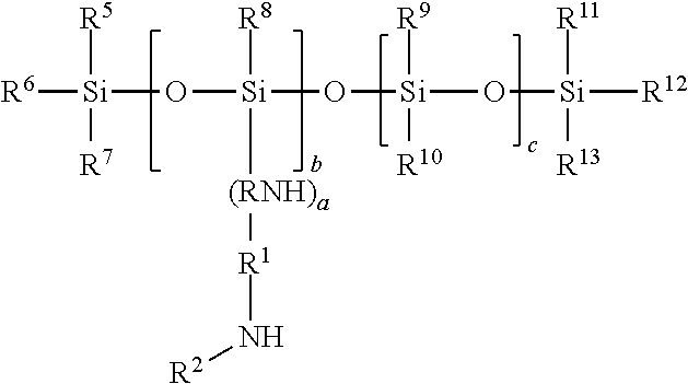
[R6][Si](O[Si](O[Si](O[Si]([R12])([R11])[R13])([R9])[R10])([R8])[(RNH)a][R1]N[R2])([R5])[R7]
